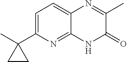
C1=C(C2(C)CC2)N=C2C(=C1)N=C(C)C(=O)N2
